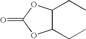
C1(CC)C(CC)OC(=O)O1
